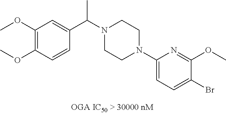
C1(OC)=C(OC)C=CC(C(N2CCN(C3=CC=C(Br)C(OC)=N3)CC2)C)=C1
